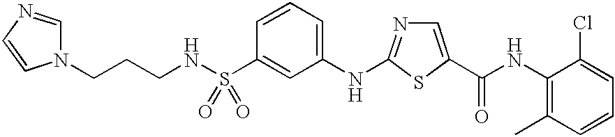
C1(NC2=NC=C(C(NC3=C(C)C=CC=C3Cl)=O)S2)=CC=CC(S(NCCCN2C=NC=C2)(=O)=O)=C1
